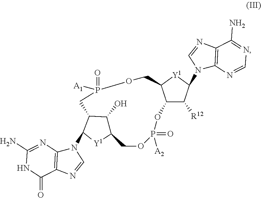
C12C([R12])C(N3C4=C(N=C3)C(N)=NC=N4)[Y1]C1COP(=O)([A1])CC1C(O)C(COP(=O)([A2])O2)[Y1]C1N1C2=C(N=C1)C(=O)NC(N)=N2
